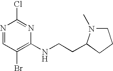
N1=CC(Br)=C(NCCC2N(C)CCC2)N=C1Cl
